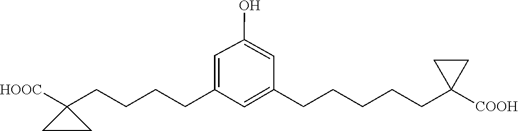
C1(O)=CC(CCCCCC2([COOH])CC2)=CC(CCCCC2([HOOC])CC2)=C1
